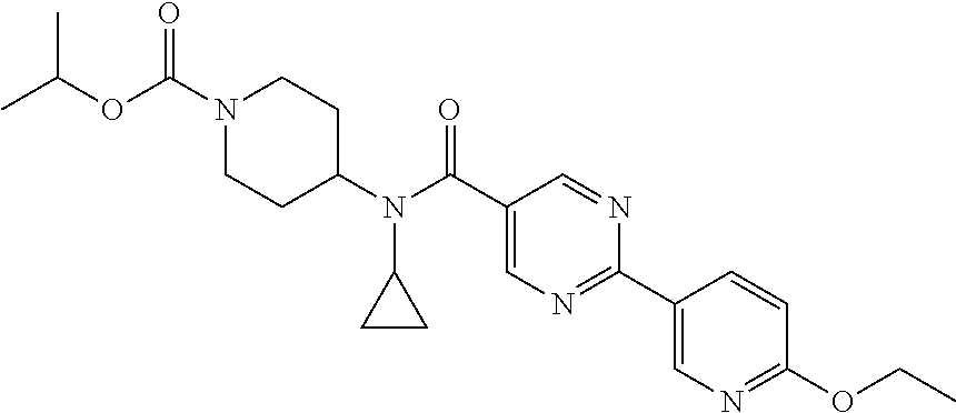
N1(C(OC(C)C)=O)CCC(N(C(C2=CN=C(C3=CN=C(OCC)C=C3)N=C2)=O)C2CC2)CC1
